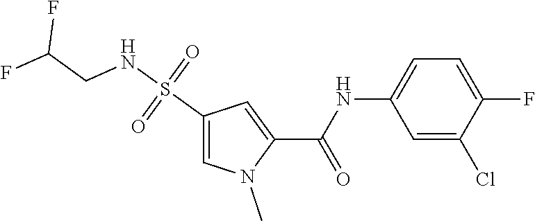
S(C1=CN(C)C(C(=O)NC2=CC=C(F)C(Cl)=C2)=C1)(NCC(F)F)(=O)=O
